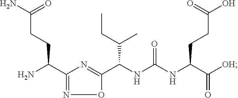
NC(C1=NOC(C(NC(NC(C([OH])=O)CCC(O)=O)=O)C(CC)C)=N1)CCC(N)=O
